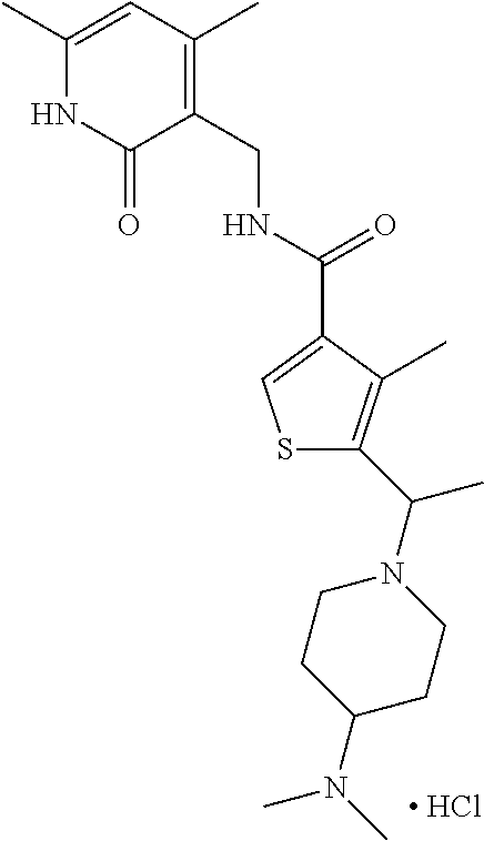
C1(C(N2CCC(N(C)C)CC2)C)=C(C)C(C(NCC2=C(C)C=C(C)NC2=O)=O)=CS1.[ HCl]
